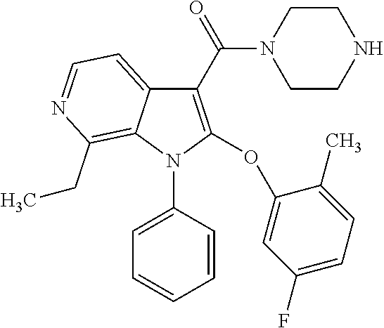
C1(C(=O)N2CCNCC2)=C(OC2=CC(F)=CC=C2C)N(C2=CC=CC=C2)C2=C(CC)N=CC=C12
